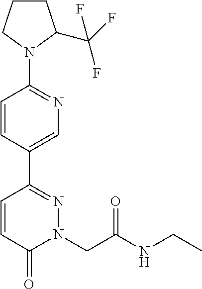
C1=CC(C2=NN(CC(NCC)=O)C(=O)C=C2)=CN=C1N1C(C(F)(F)F)CCC1
